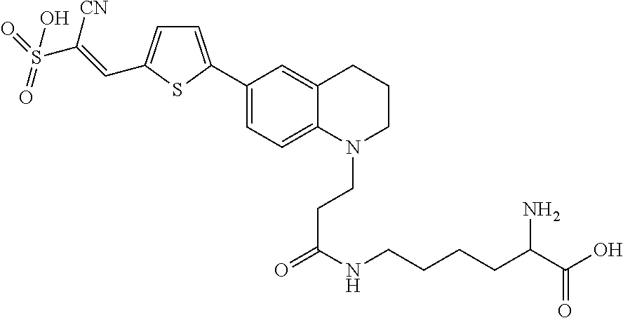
C1(C2=CC=C(C=C(S(=O)(=O)O)[CN])S2)=CC=C2C(=C1)CCCN2CCC(=O)NCCCCC(C(=O)O)N
